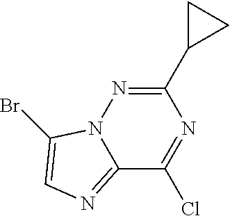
C12=NC=C(Br)N1N=C(C1CC1)N=C2Cl
